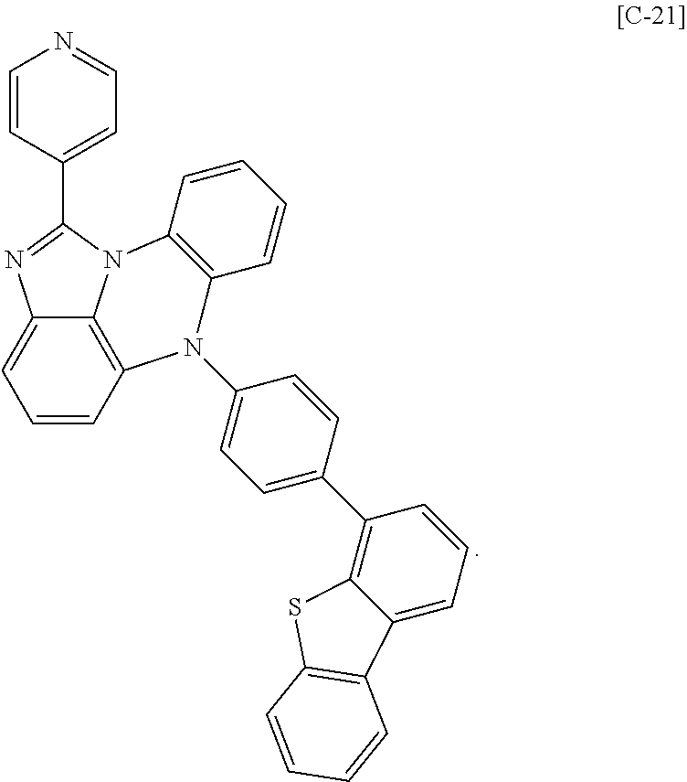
C1=CC=CC2=C1N(C1=CC=C(C3=C4C(=CC=C3)C3=C(S4)C=CC=C3)C=C1)C1=C3C(=CC=C1)N=C(C1=CC=NC=C1)N32
